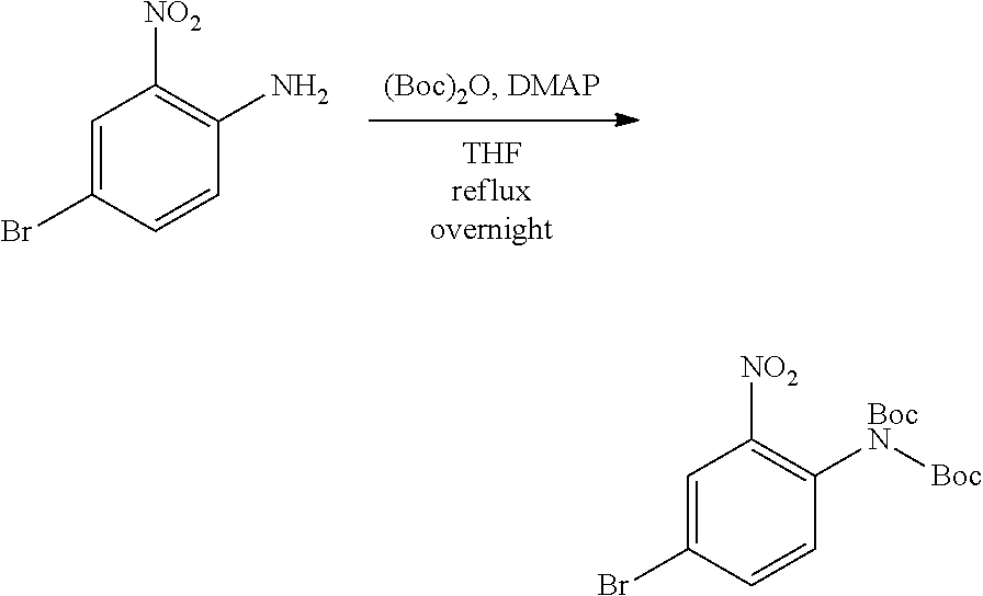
C1=C(Br)C=CC([BocN][Boc])=C1[NO2].C1=C(Br)C=CC(N)=C1[NO2]
